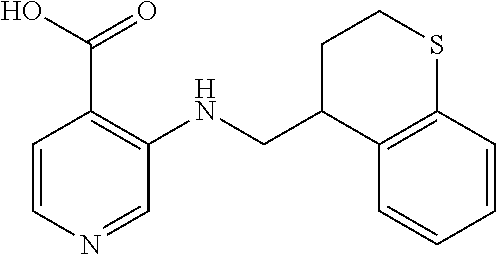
C1=CN=CC(NCC2C3=C(SCC2)C=CC=C3)=C1C(=O)O
